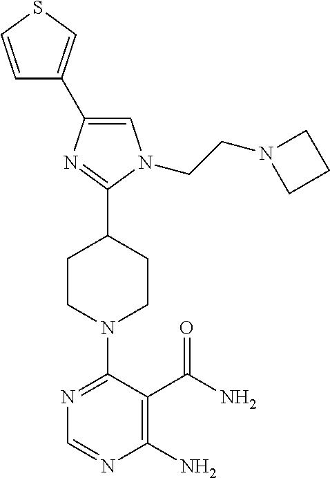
N1=C(N2CCC(C3=NC(C4=CSC=C4)=CN3CCN3CCC3)CC2)C(C(N)=O)=C(N)N=C1
